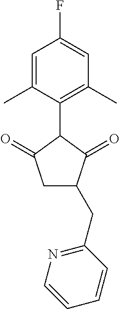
C1=C(C)C(C2C(=O)CC(CC3=NC=CC=C3)C2=O)=C(C)C=C1F
